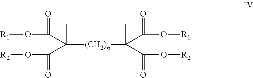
C([(CH2)n]C(C(O[R1])=O)(C(=O)O[R2])C)(C(=O)O[R2])(C(=O)O[R1])C
